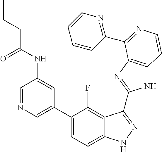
C1=C(C2=CC=C3C(=C2F)C(C2=NC4=C(N2)C=CN=C4C2=NC=CC=C2)=NN3)C=C(NC(=O)CCC)C=N1
